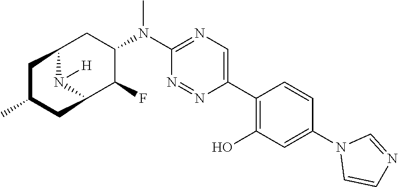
C12N([H])C(C(F)C(N(C3=NC=C(C4=C(O)C=C(N5C=CN=C5)C=C4)N=N3)C)C1)CC(C)C2
